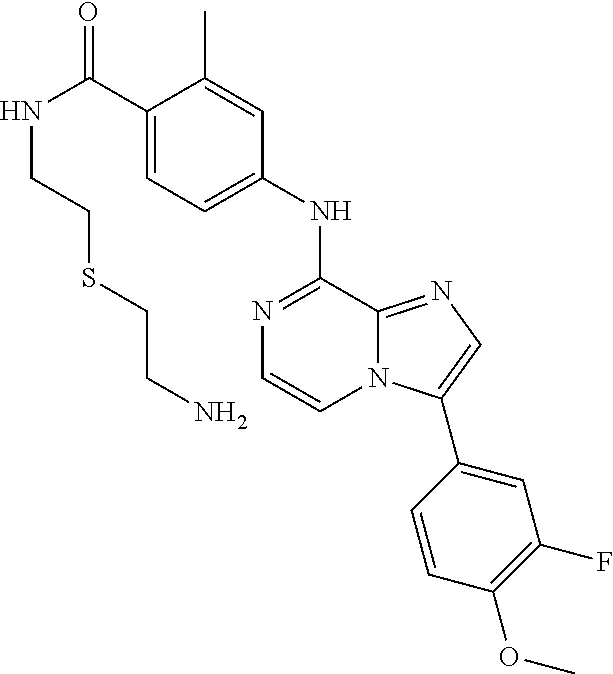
N(C(C1=CC=C(NC2=NC=CN3C2=NC=C3C2=CC(F)=C(OC)C=C2)C=C1C)=O)CCSCCN
